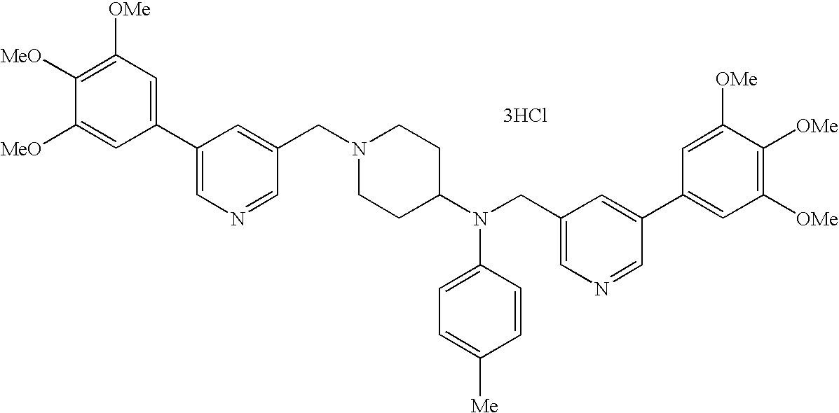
C1=C([MeO])C([MeO])=C([OMe])C=C1C1=CN=CC(CN2CCC(N(CC3=CN=CC(C4=CC([OMe])=C([OMe])C([OMe])=C4)=C3)C3=CC=C([Me])C=C3)CC2)=C1.[3HCl]
